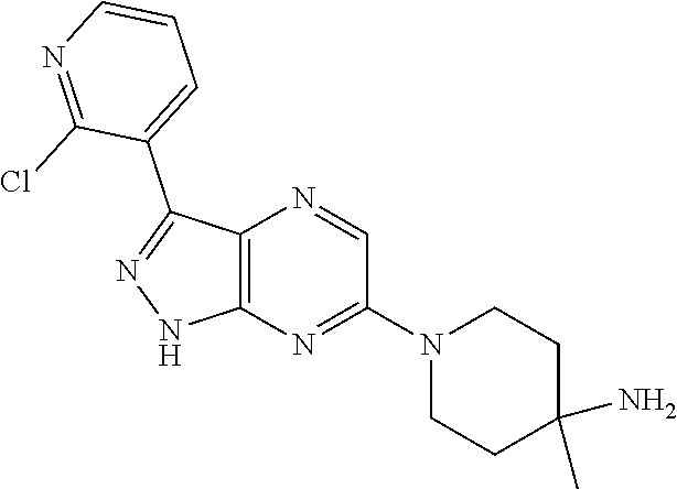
C12=C(N=C(N3CCC(C)(N)CC3)C=N1)NN=C2C1=CC=CN=C1Cl
